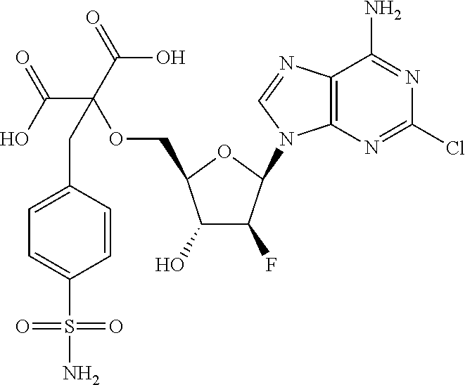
C1(O)C(F)C(N2C3=C(N=C2)C(N)=NC(Cl)=N3)OC1COC(C(=O)O)(C(O)=O)CC1=CC=C(S(=O)(=O)N)C=C1
